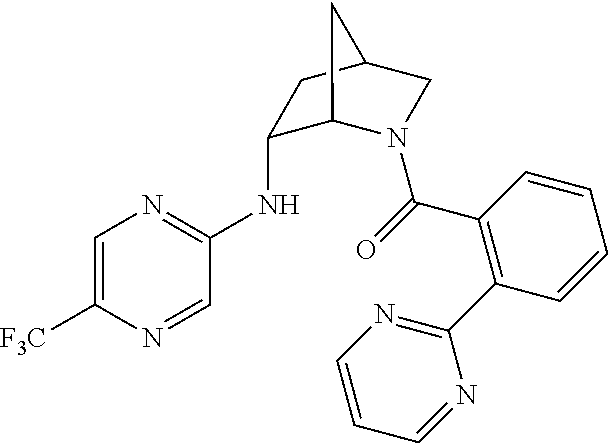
C1(NC2=NC=C([F3C])N=C2)C2N(C(=O)C3=C(C4=NC=CC=N4)C=CC=C3)CC(C1)C2
